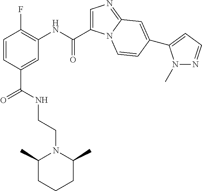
C1=CC(C(=O)NCCN2C(C)CCCC2C)=CC(NC(=O)C2=CN=C3N2C=CC(C2=CC=NN2C)=C3)=C1F
